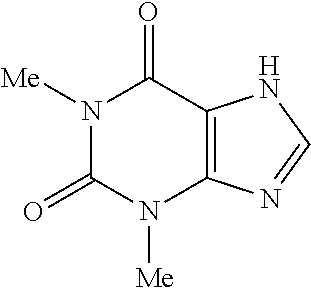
N1([Me])C(=O)N([Me])C2=C(C1=O)NC=N2
